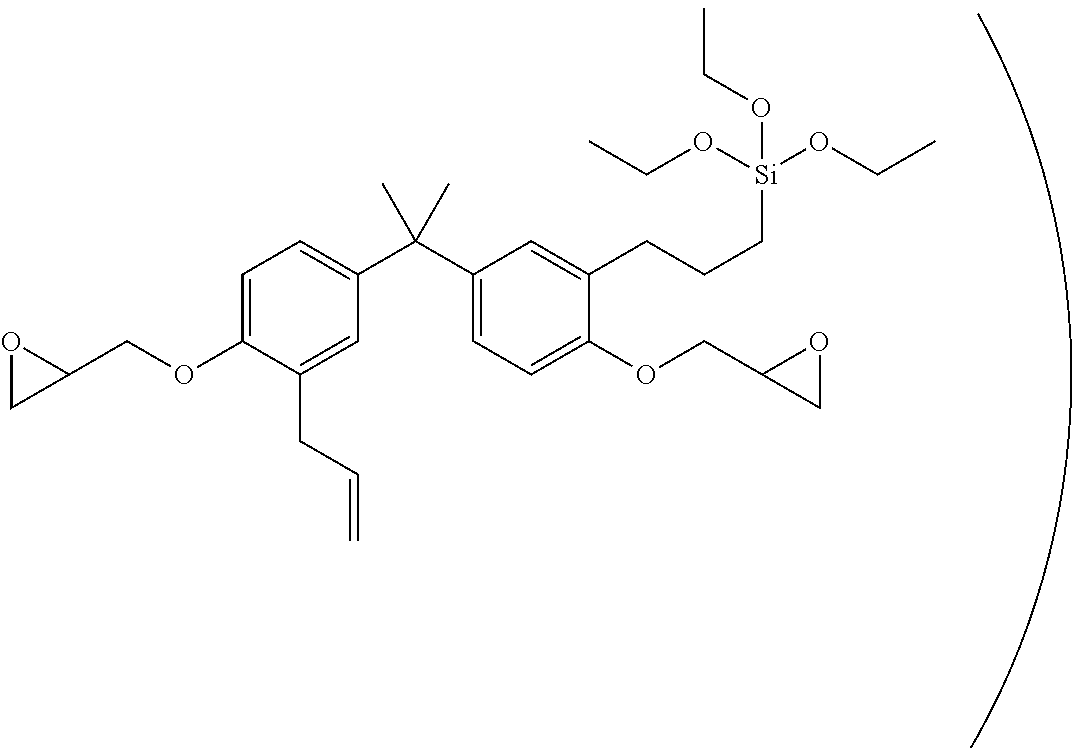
O1CC1COC1=CC=C(C(C2=CC=C(OCC3CO3)C(CCC[Si](OCC)(OCC)OCC)=C2)(C)C)C=C1CC=C
